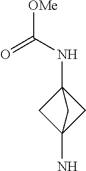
N(C12CC(N)(C1)C2)C([OMe])=O
